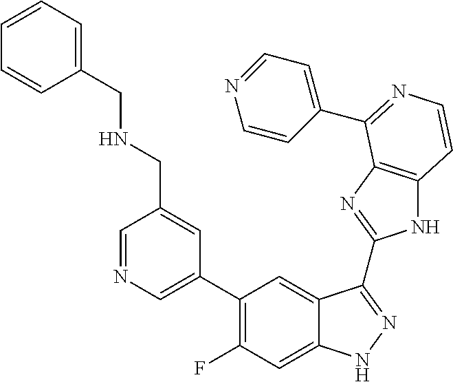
C1=C(C2=C(F)C=C3C(=C2)C(C2=NC4=C(N2)C=CN=C4C2=CC=NC=C2)=NN3)C=C(CNCC2=CC=CC=C2)C=N1
